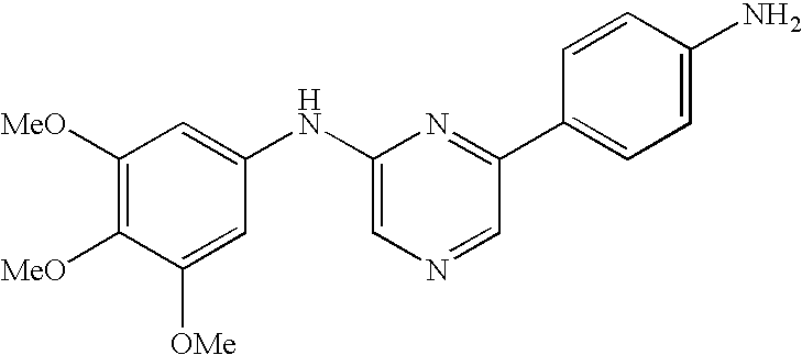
C1([MeO])=C([MeO])C([OMe])=CC(NC2=CN=CC(C3=CC=C(N)C=C3)=N2)=C1
